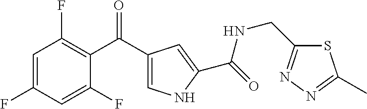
C1=C(F)C=C(F)C(C(C2=CNC(C(=O)NCC3=NN=C(C)S3)=C2)=O)=C1F
